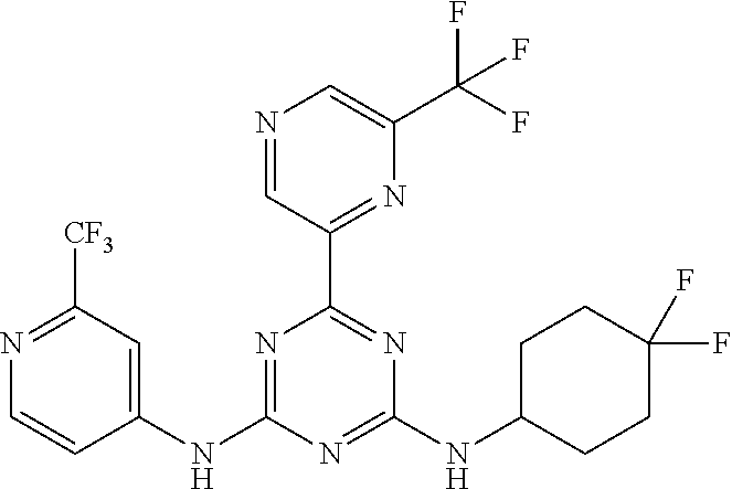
C1(NC2=NC(C3=NC(C(F)(F)F)=CN=C3)=NC(NC3CCC(F)(F)CC3)=N2)=CC([CF3])=NC=C1
